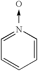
C1=NC=CC=C1.O
